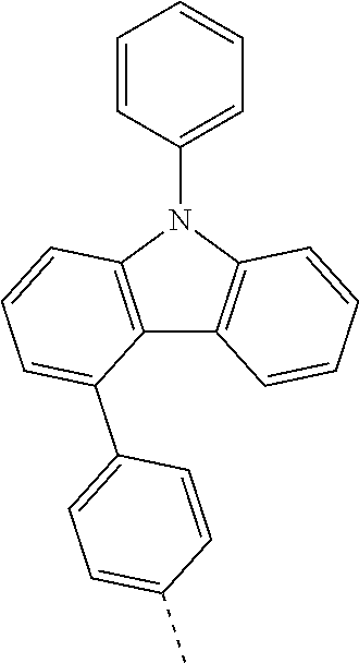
C12=C(N(C3=CC=CC=C3)C3=C1C(C1=CC=C(C)C=C1)=CC=C3)C=CC=C2
